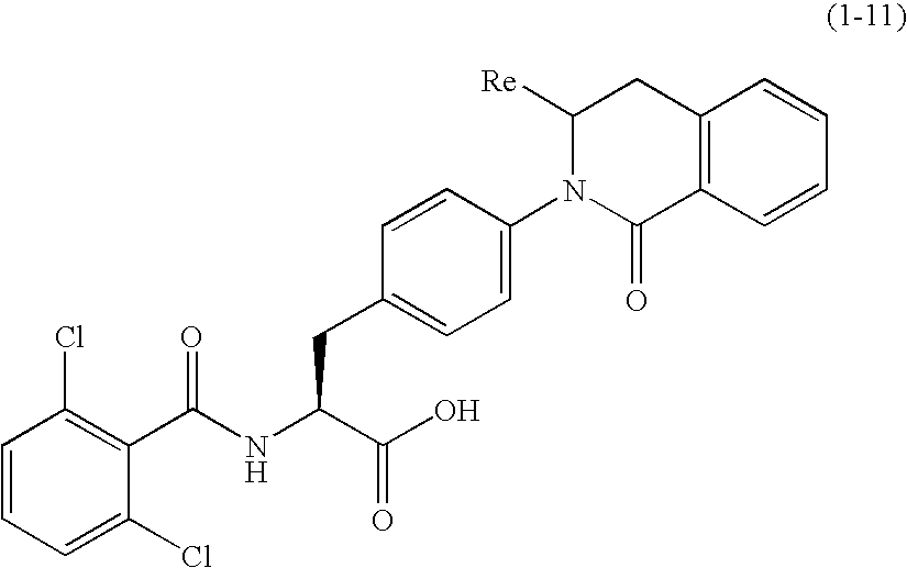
C1=CC=C(Cl)C(C(NC(C(O)=O)CC2=CC=C(N3C(=O)C4=C(CC3[Re])C=CC=C4)C=C2)=O)=C1Cl
